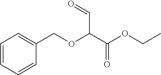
C1=CC=CC(COC(C(OCC)=O)C=O)=C1
